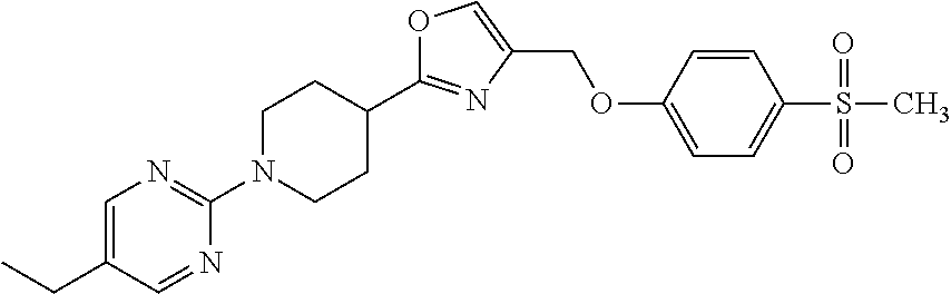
C1N(C2=NC=C(CC)C=N2)CCC(C2=NC(COC3=CC=C(S(C)(=O)=O)C=C3)=CO2)C1
